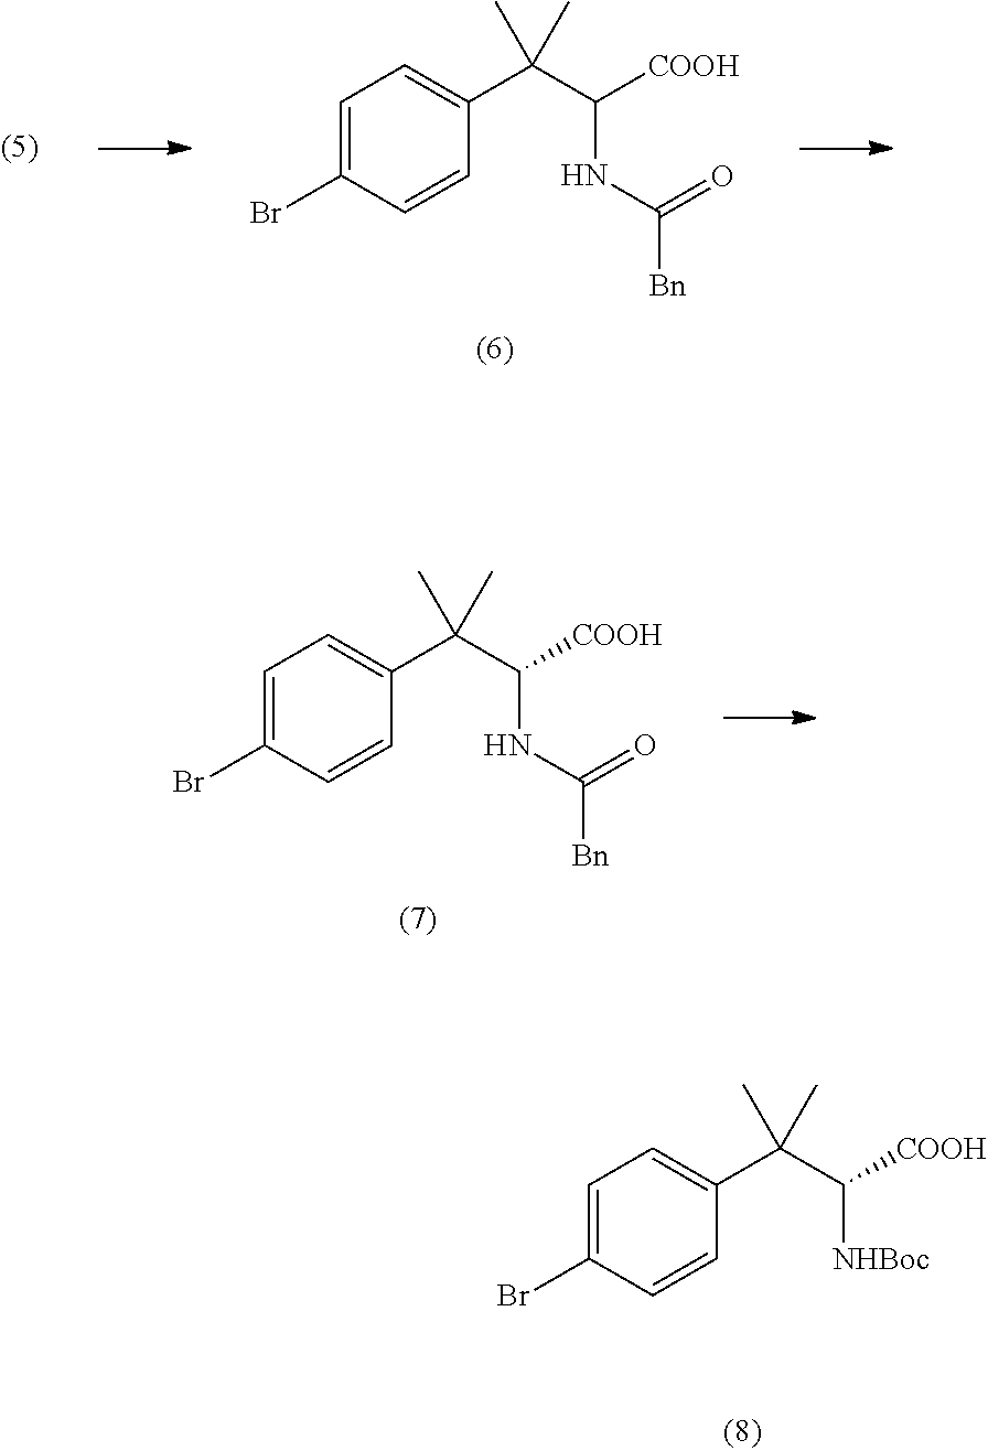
C1=C(Br)C=CC(C(C([COOH])NC([Bn])=O)(C)C)=C1.C1=C(Br)C=CC(C(C([COOH])[NHBoc])(C)C)=C1.C1=C(Br)C=CC(C(C([COOH])NC([Bn])=O)(C)C)=C1
